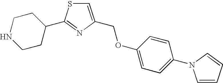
C1=C(COC2=CC=C(N3C=CC=C3)C=C2)N=C(C2CCNCC2)S1
